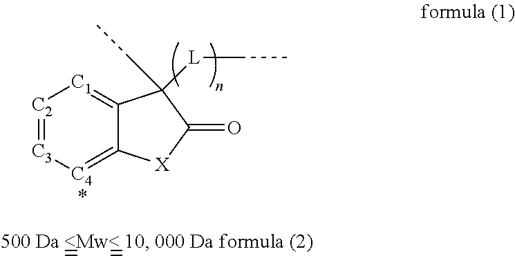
[C2]1=[C3][C4]=C2C(=[C1]1)C([L]CC)(CC)C(=O)[X]2
